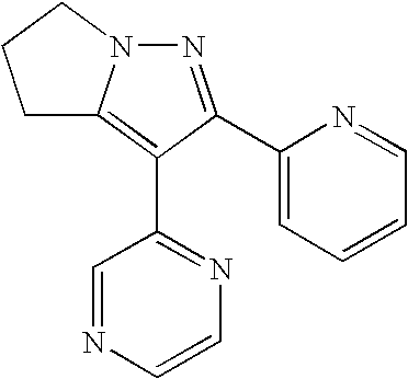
N1=C(C2=CC=CC=N2)C(C2=NC=CN=C2)=C2N1CCC2
